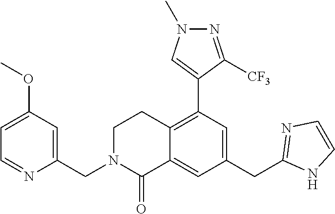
C1=C(OC)C=C(CN2CCC3=C(C4=CN(C)N=C4[CF3])C=C(CC4=NC=CN4)C=C3C2=O)N=C1
